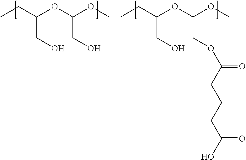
CCC(OC(OC)CO)CO.CCC(OC(OC)COC(=O)CCCC(O)=O)CO
